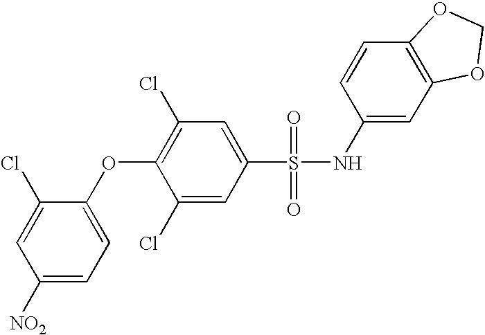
[NO2]C1=CC=C(OC2=C(Cl)C=C(S(=O)(=O)NC3=CC4=C(C=C3)OCO4)C=C2Cl)C(Cl)=C1
